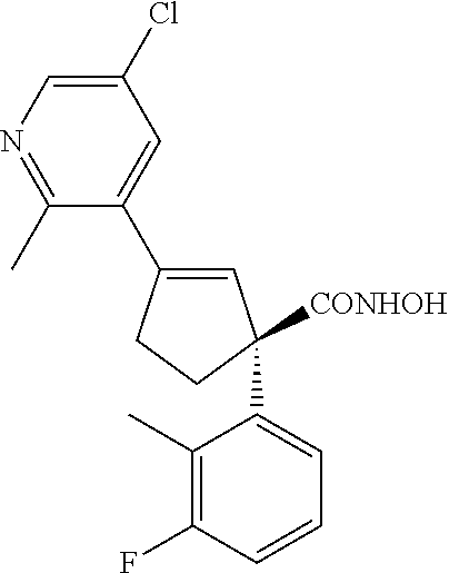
C1(C2([CONHOH])C=C(C3=CC(Cl)=CN=C3C)CC2)=CC=CC(F)=C1C
